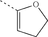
C1=C(C)OCC1
